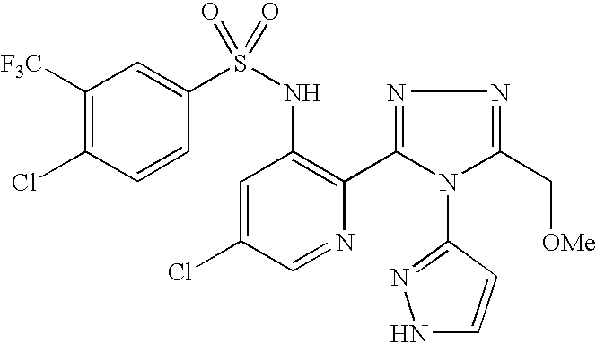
C1([F3C])=C(Cl)C=CC(S(NC2=C(C3=NN=C(C[OMe])N3C3=NNC=C3)N=CC(Cl)=C2)(=O)=O)=C1
